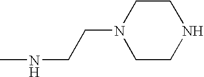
N1(CCNC)CCNCC1
